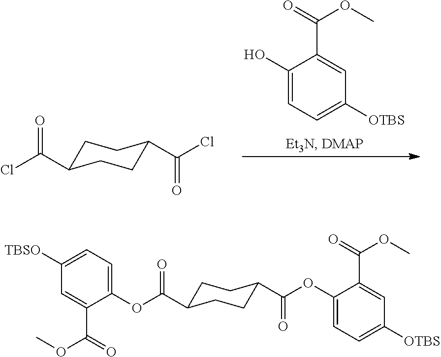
C1(O)=CC=C([OTBS])C=C1C(=O)OC.C1C(C(Cl)=O)CCC(C(Cl)=O)C1.C1C(C(OC2=CC=C([TBSO])C=C2C(=O)OC)=O)CCC(C(OC2=CC=C([OTBS])C=C2C(=O)OC)=O)C1
